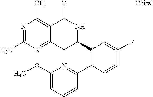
N1=C(N)N=C2C(=C1C)C(=O)NC(C1=C(C3=NC(OC)=CC=C3)C=CC(F)=C1)C2
